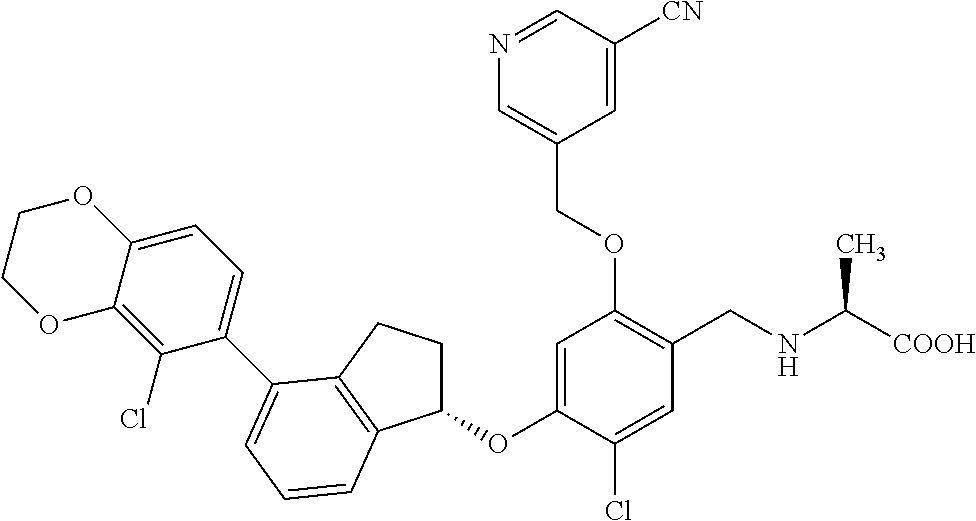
C1=C(OC2CCC3=C2C=CC=C3C2=CC=C3C(=C2Cl)OCCO3)C(Cl)=CC(CNC([COOH])C)=C1OCC1=CN=CC([CN])=C1
